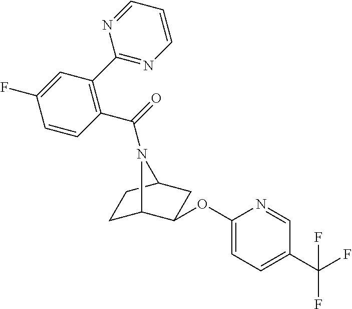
C1C2C(OC3=CC=C(C(F)(F)F)C=N3)CC(C1)N2C(=O)C1=C(C2=NC=CC=N2)C=C(F)C=C1
